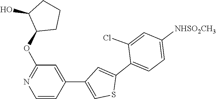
C1(C2=CC(C3=CC(OC4CCCC4O)=NC=C3)=CS2)=CC=C([NHSO2CH3])C=C1Cl
